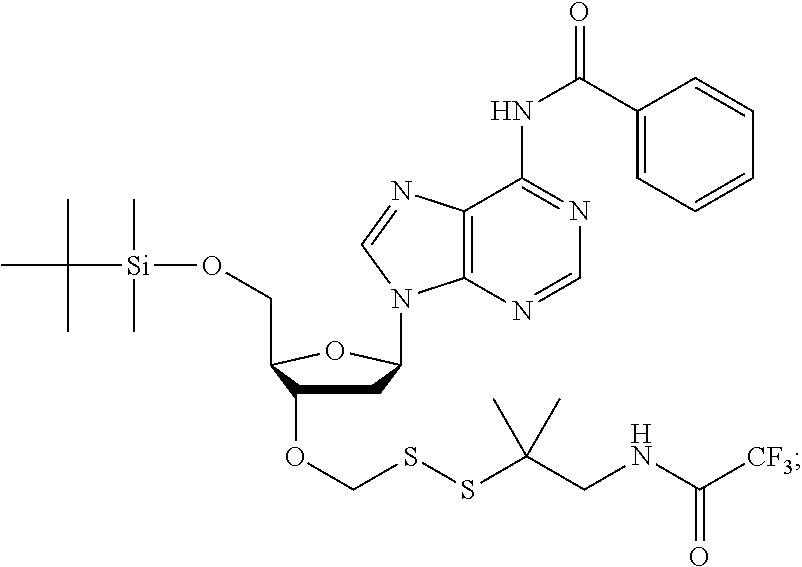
C1C(OCSSC(CNC([CF3])=O)(C)C)C(CO[Si](C)(C)C(C)(C)C)OC1N1C2=C(C(NC(=O)C3=CC=CC=C3)=NC=N2)N=C1
